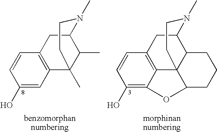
C1=CC(O)=CC2=C1CC1C(C)C2(C)CCN1C.C1=CC(O)=C2C3=C1CC1C4C3(C(O2)CCC4)CCN1C
